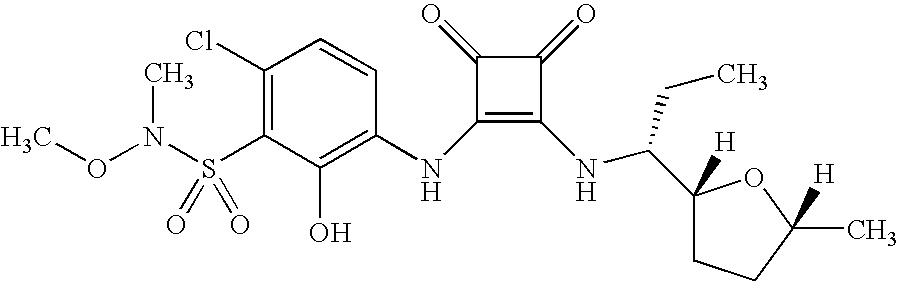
C1(Cl)=C(S(N(OC)C)(=O)=O)C(O)=C(NC2=C(NC(CC)C3([H])CCC(C)([H])O3)C(=O)C2=O)C=C1
